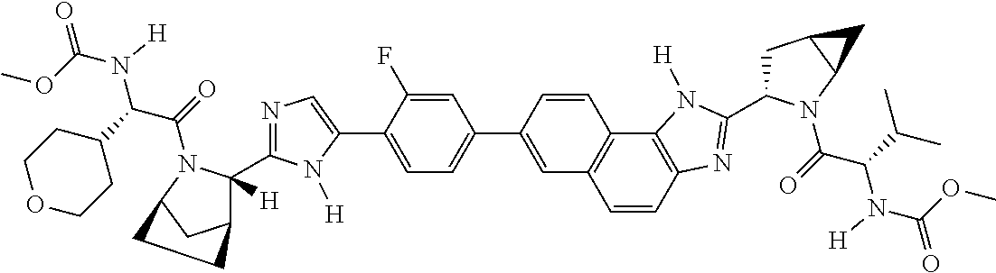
C1(C2=CC=C(C3=CC4=C(C=C3)C3=C(N=C(C5CC6C(N5C(C(C(C)C)N(C(OC)=O)[H])=O)C6)N3[H])C=C4)C=C2F)=CN=C(C2([H])C3CC(N2C(=O)C(C2CCOCC2)N(C(OC)=O)[H])CC3)N1[H]
